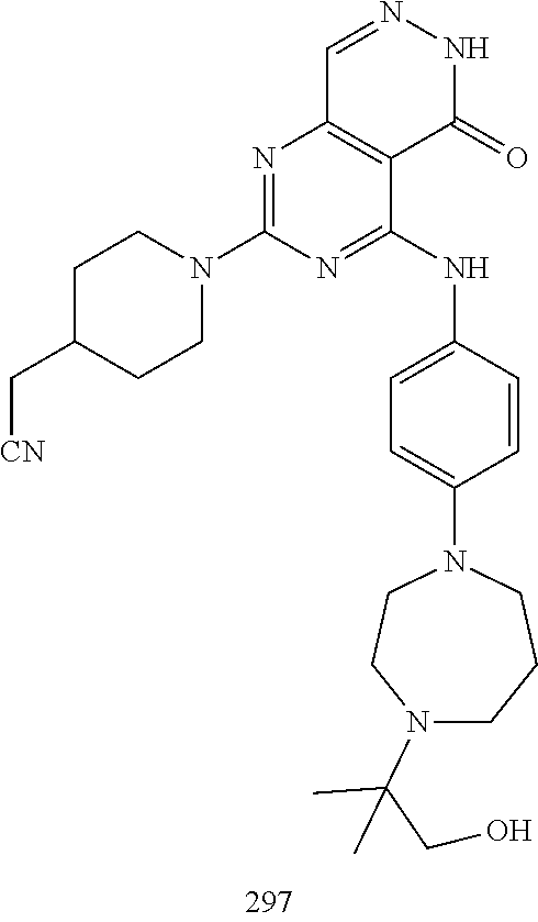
C1=NNC(=O)C2=C1N=C(N1CCC(C[CN])CC1)N=C2NC1=CC=C(N2CCN(C(CO)(C)C)CCC2)C=C1
